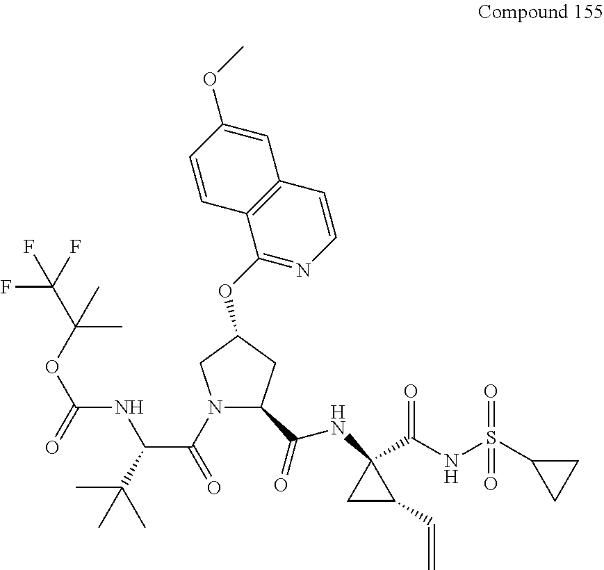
N1(C(=O)C(C(C)(C)C)NC(OC(C(F)(F)F)(C)C)=O)C(C(=O)NC2(C(NS(C3CC3)(=O)=O)=O)CC2C=C)CC(OC2=NC=CC3=C2C=CC(OC)=C3)C1
